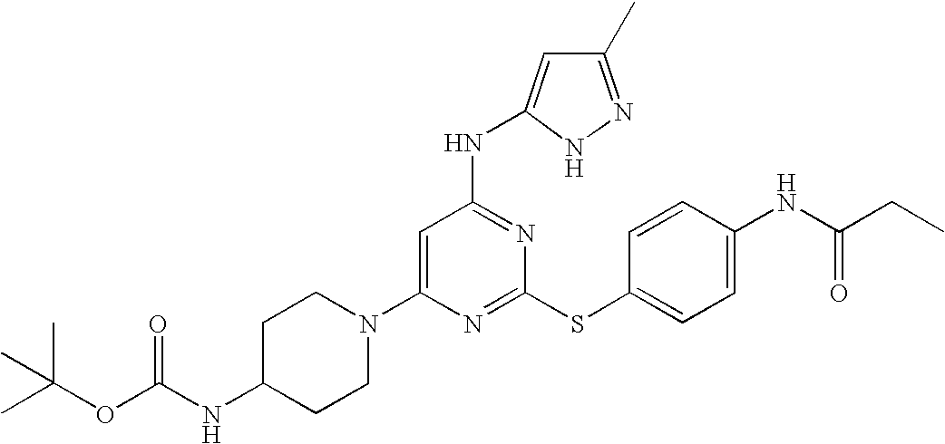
C1C(NC(OC(C)(C)C)=O)CCN(C2=CC(NC3=CC(C)=NN3)=NC(SC3=CC=C(NC(=O)CC)C=C3)=N2)C1
